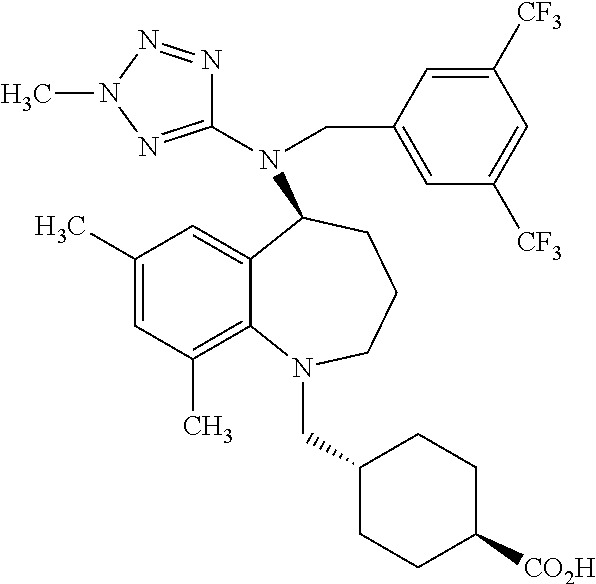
C12=CC(C)=CC(C)=C1N(CC1CCC([CO2H])CC1)CCCC2N(CC1=CC([CF3])=CC([CF3])=C1)C1=NN(C)N=N1
